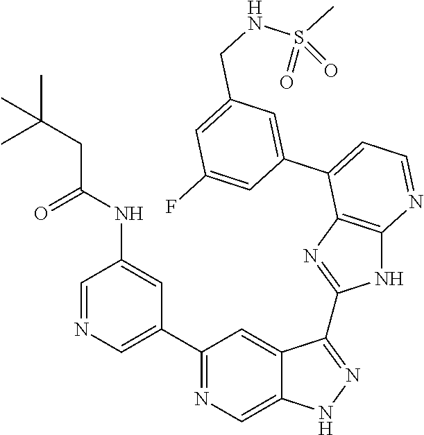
C1=NC=C(C2=NC=C3C(=C2)C(C2=NC4=C(N2)N=CC=C4C2=CC(CNS(C)(=O)=O)=CC(F)=C2)=NN3)C=C1NC(CC(C)(C)C)=O
